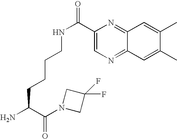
NC(C(N1CC(F)(F)C1)=O)CCCCNC(C1=CN=C2C(=N1)C=C(C)C(C)=C2)=O
